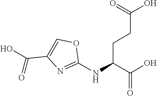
C(O)(=O)CCC(NC1=NC(C(O)=O)=CO1)C(O)=O
